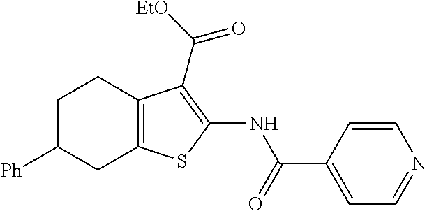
N(C1=C(C([EtO])=O)C2=C(S1)CC([Ph])CC2)C(C1=CC=NC=C1)=O
